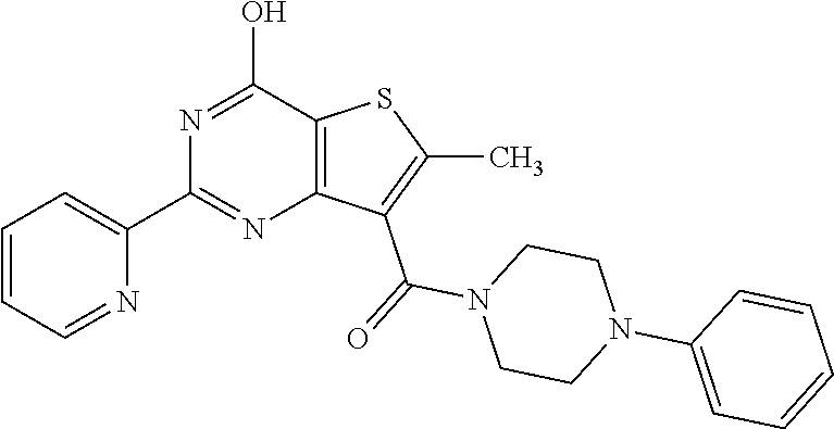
N1=C(O)C2=C(N=C1C1=CC=CC=N1)C(C(N1CCN(C3=CC=CC=C3)CC1)=O)=C(C)S2
